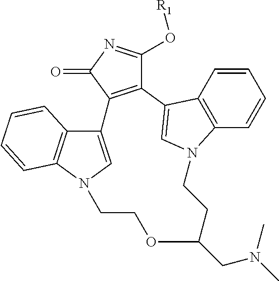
C12=C(C(=O)N=C1O[R1])C1=CN(CCOC(CN(C)C)CCN3C4=C(C=CC=C4)C2=C3)C2=C1C=CC=C2
